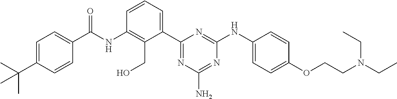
C(NC1=C(CO)C(C2=NC(N)=NC(NC3=CC=C(OCCN(CC)CC)C=C3)=N2)=CC=C1)(=O)C1=CC=C(C(C)(C)C)C=C1
